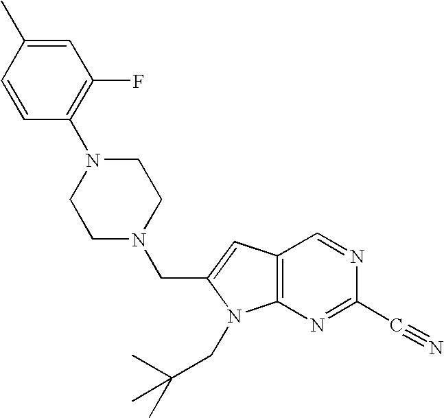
C1=C(C)C=CC(N2CCN(CC3=CC4=C(N3CC(C)(C)C)N=C(C#N)N=C4)CC2)=C1F
